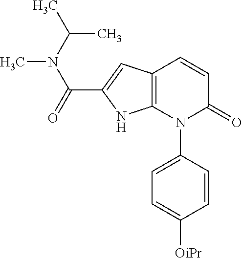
C1=CC(N2C(=O)C=CC3=C2NC(C(=O)N(C)C(C)C)=C3)=CC=C1[OiPr]
